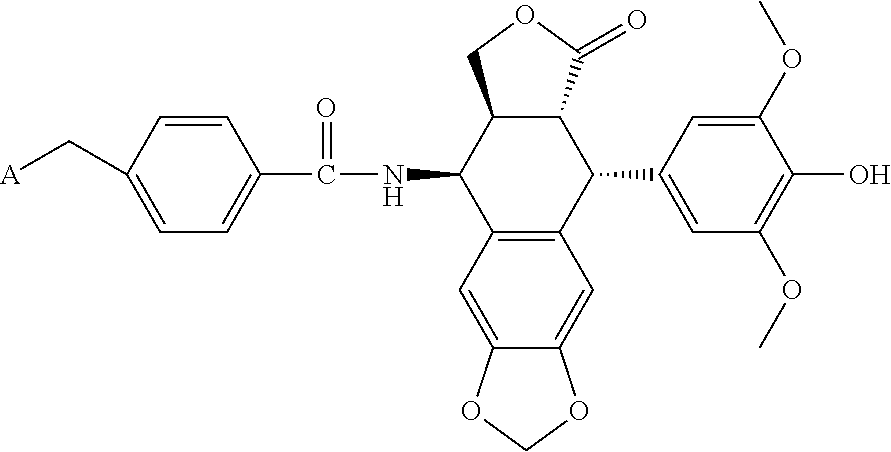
C12=C(C=C3C(=C1)OCO3)C(NC(=O)C1=CC=C(C[A])C=C1)C1C(C(=O)OC1)C2C1=CC(OC)=C(O)C(OC)=C1
